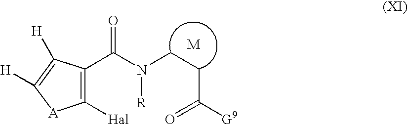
C1([Hal])=C(C(N(CCC([G9])=O)[R])=O)C([H])=C([H])[A]1
